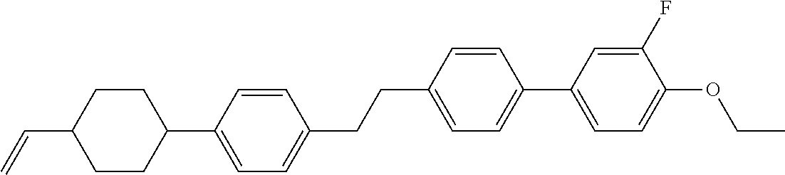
C1CC(C=C)CCC1C1=CC=C(CCC2=CC=C(C3=CC=C(OCC)C(F)=C3)C=C2)C=C1
